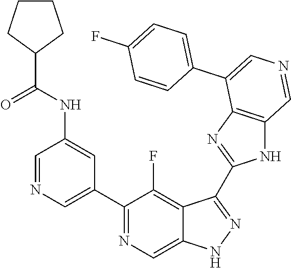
C1(C2=CN=CC(NC(=O)C3CCCC3)=C2)=NC=C2C(=C1F)C(C1=NC3=C(N1)C=NC=C3C1=CC=C(F)C=C1)=NN2
